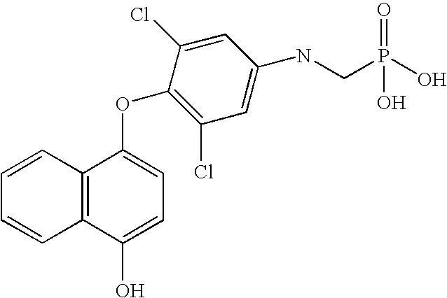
C12=C(C(O)=CC=C1OC1=C(Cl)C=C(NCP(O)(=O)O)C=C1Cl)C=CC=C2
